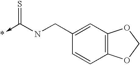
C12=C(C=C(CNC(->*)=S)C=C1)OCO2
